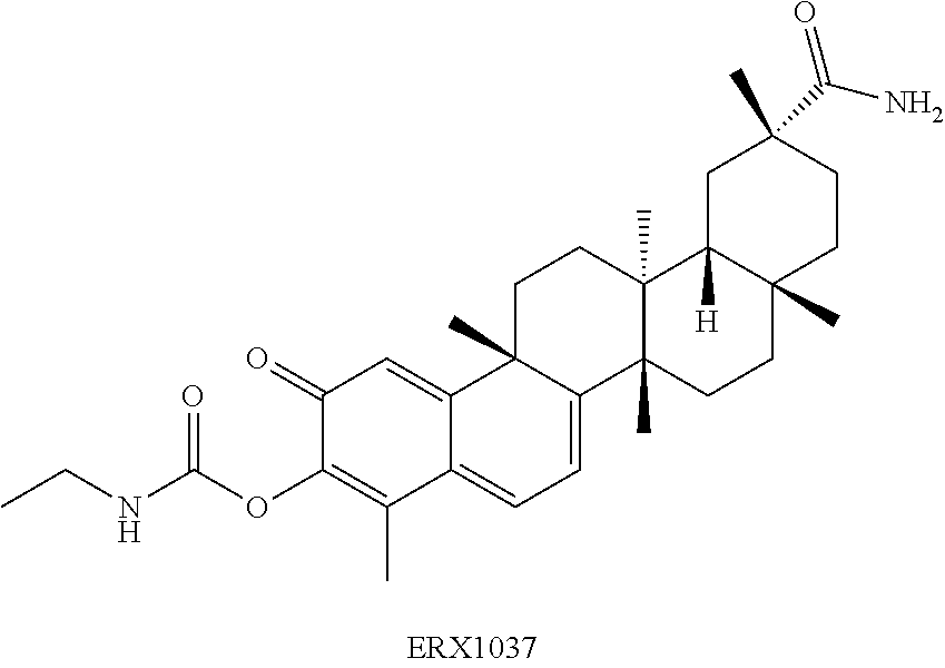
O(C1=C(C)C2=CC=C3C(C)(C2=CC1=O)CCC1(C)C3(C)CCC2(C)C1([H])CC(C)(C(N)=O)CC2)C(NCC)=O
